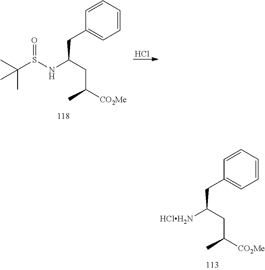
C1=CC=CC=C1CC([HClH2N])CC([CO2Me])C.C1=CC=CC=C1CC(NS(C(C)(C)C)=O)CC([CO2Me])C.Cl
